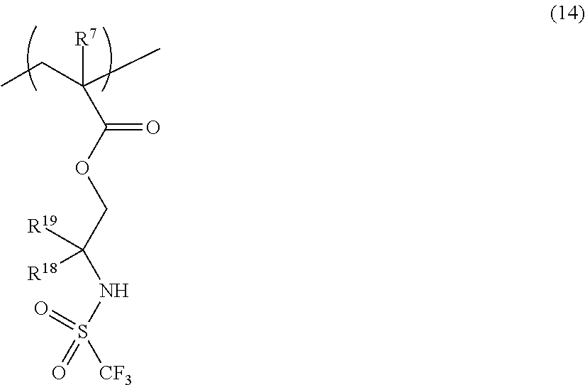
[R7]C(C(OCC(NS(=O)([CF3])=O)([R19])[R18])=O)(CC)C
